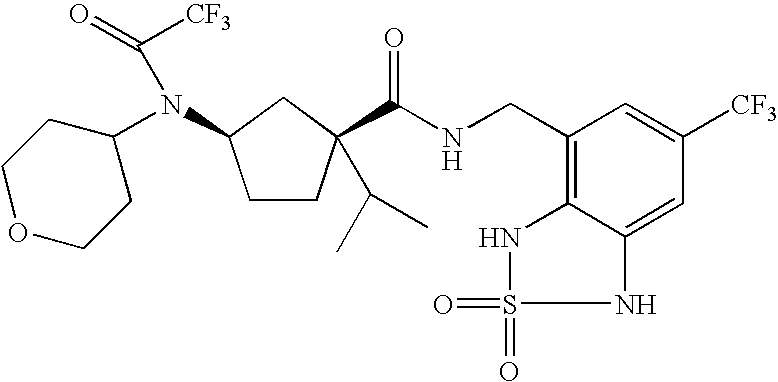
C1COCCC1N(C(=O)[CF3])C1CC(C(NCC2=C3NS(=O)(=O)NC3=CC([CF3])=C2)=O)(C(C)C)CC1
